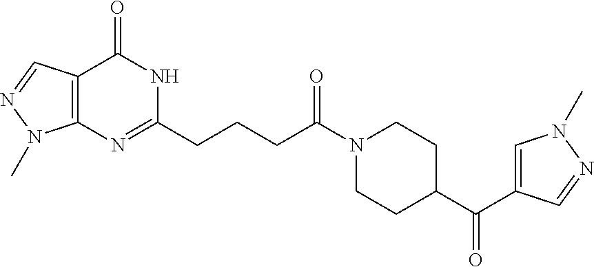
C12=C(C=NN1C)C(=O)NC(CCCC(N1CCC(C(=O)C3=CN(C)N=C3)CC1)=O)=N2
